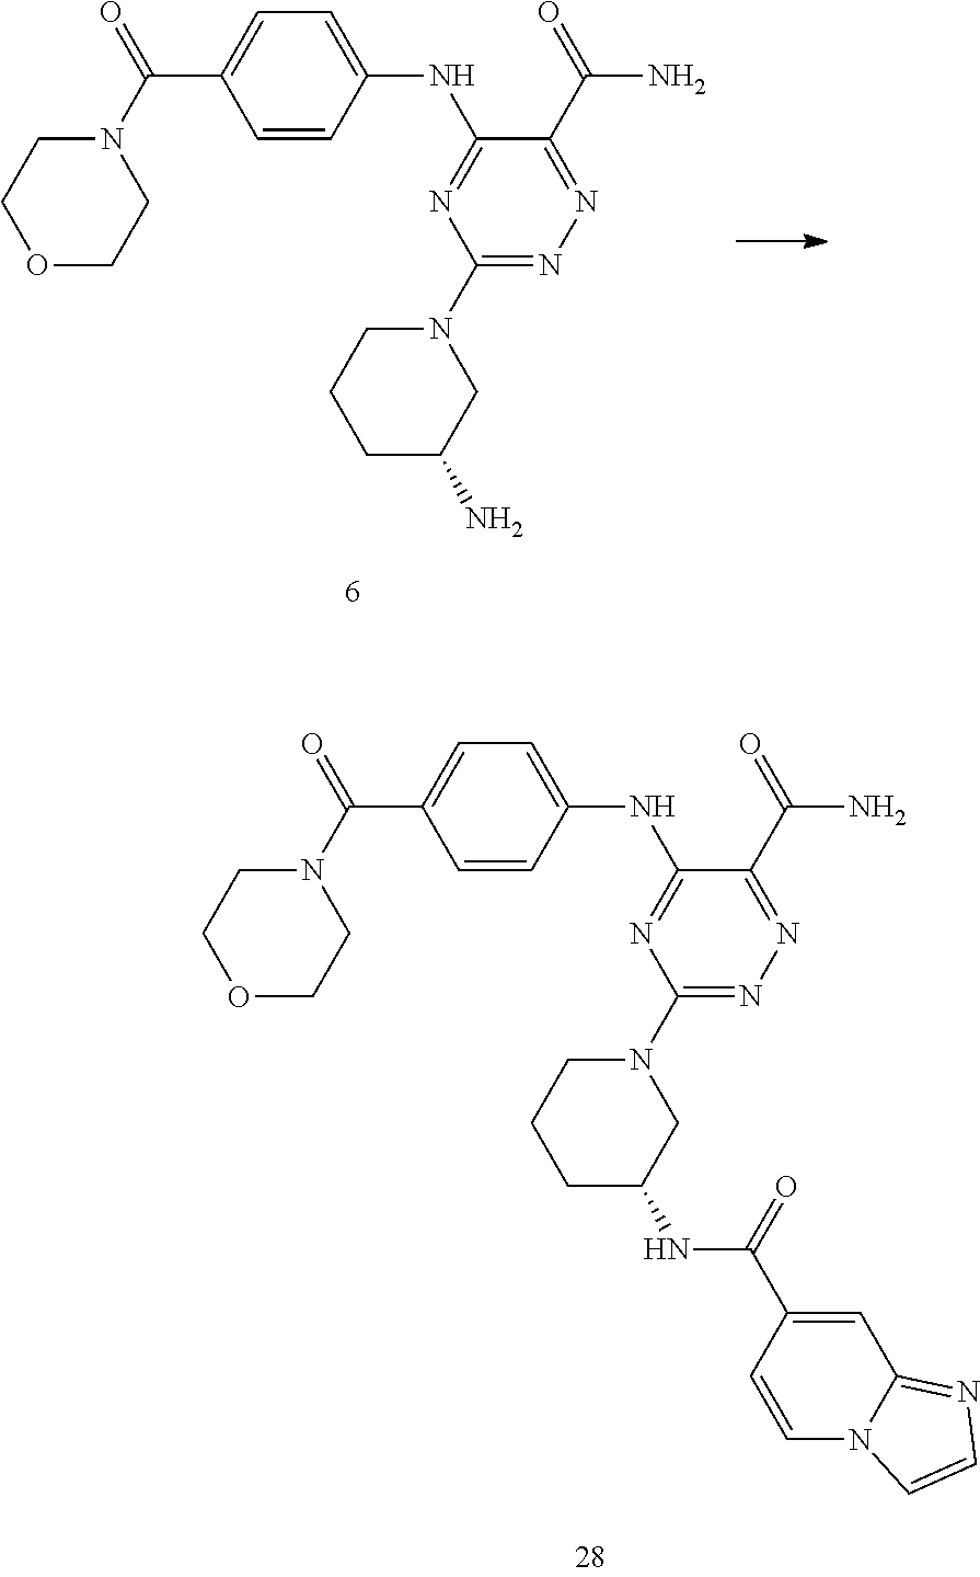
O1CCN(C(=O)C2=CC=C(NC3=NC(N4CCCC(N)C4)=NN=C3C(N)=O)C=C2)CC1.O1CCN(C(=O)C2=CC=C(NC3=NC(N4CCCC(NC(=O)C5=CC6=NC=CN6C=C5)C4)=NN=C3C(N)=O)C=C2)CC1
